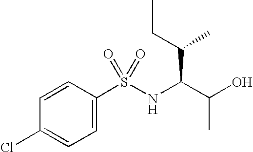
C1(Cl)=CC=C(S(NC(C(O)C)C(CC)C)(=O)=O)C=C1
